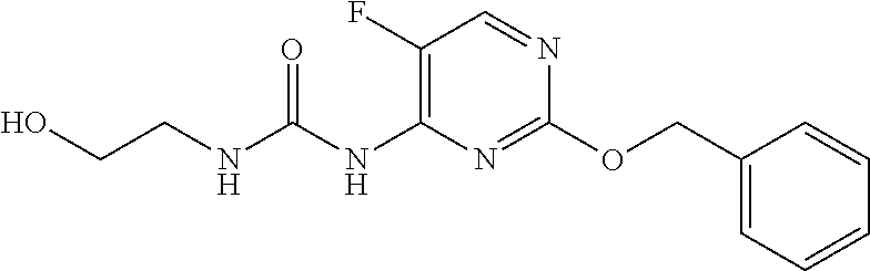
C1(F)=C(NC(NCCO)=O)N=C(OCC2=CC=CC=C2)N=C1
